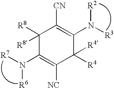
C1([R8])([R8])C(N([R7])[R6])=C([NC])C([R4])([R4])C(N([R3])[R2])=C1[CN]
